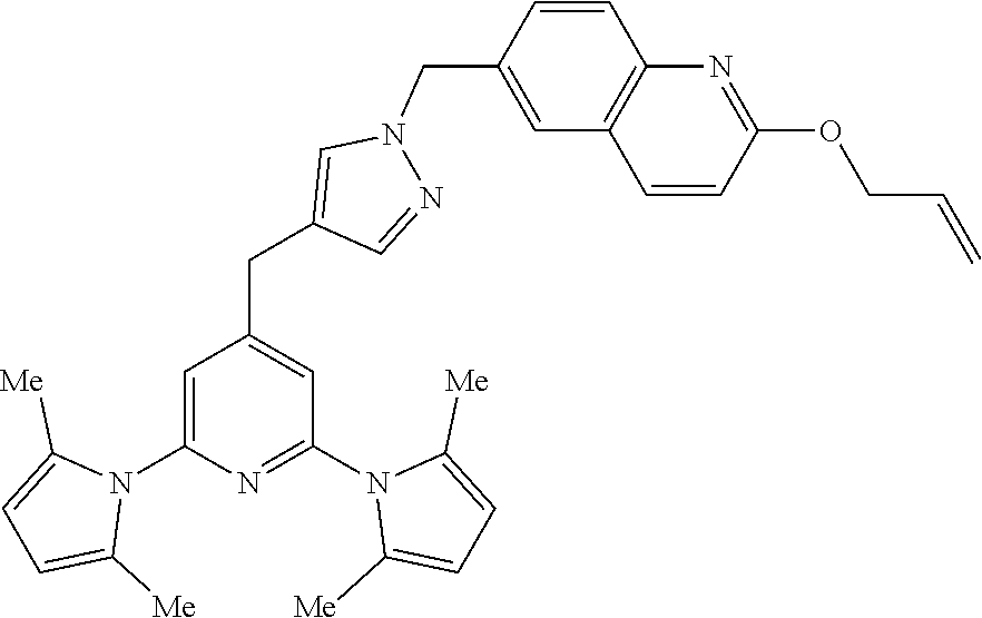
C1=C(N2C([Me])=CC=C2[Me])N=C(N2C([Me])=CC=C2[Me])C=C1CC1=CN(CC2=CC3=C(C=C2)N=C(OCC=C)C=C3)N=C1
